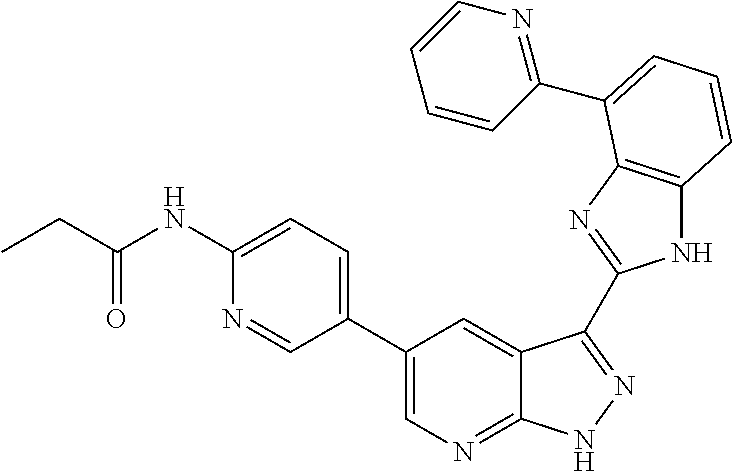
C1(C2=CN=C3C(=C2)C(C2=NC4=C(N2)C=CC=C4C2=NC=CC=C2)=NN3)=CC=C(NC(=O)CC)N=C1
